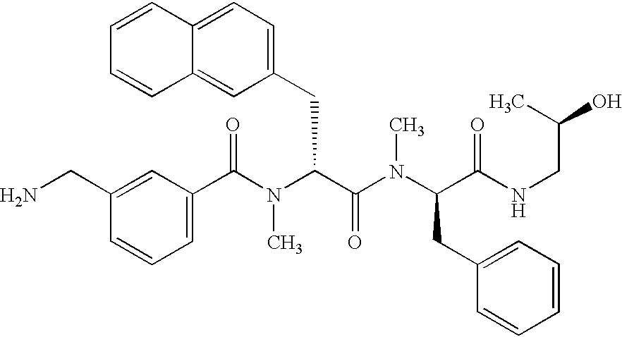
C1(C(N(C(C(=O)N(C)C(CC2=CC=CC=C2)C(=O)NCC(C)O)CC2=CC=C3C(=C2)C=CC=C3)C)=O)=CC=CC(CN)=C1
